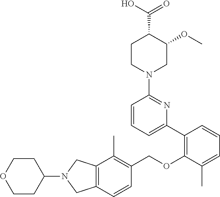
C12=C(C=CC(COC3=C(C4=CC=CC(N5CC(OC)C(C(O)=O)CC5)=N4)C=CC=C3C)=C1C)CN(C1CCOCC1)C2
